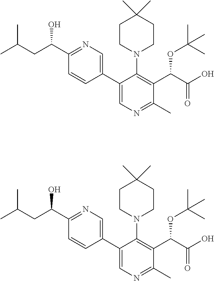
C1(C(CC(C)C)O)=NC=C(C2=CN=C(C)C(C(C(O)=O)OC(C)(C)C)=C2N2CCC(C)(C)CC2)C=C1.C1(C(CC(C)C)O)=NC=C(C2=CN=C(C)C(C(C(O)=O)OC(C)(C)C)=C2N2CCC(C)(C)CC2)C=C1
